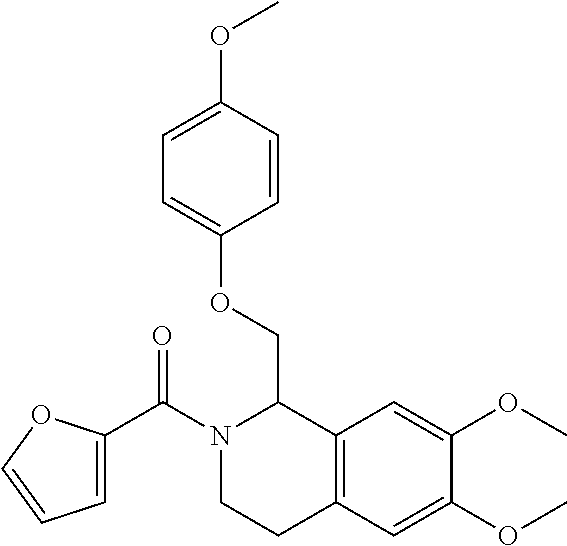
C(N1CCC2=C(C1COC1=CC=C(OC)C=C1)C=C(OC)C(OC)=C2)(=O)C1=CC=CO1
